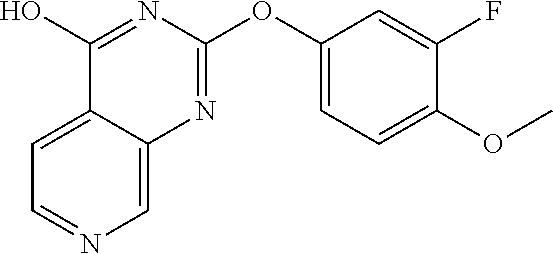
C1=NC=C2C(=C1)C(O)=NC(OC1=CC=C(OC)C(F)=C1)=N2
